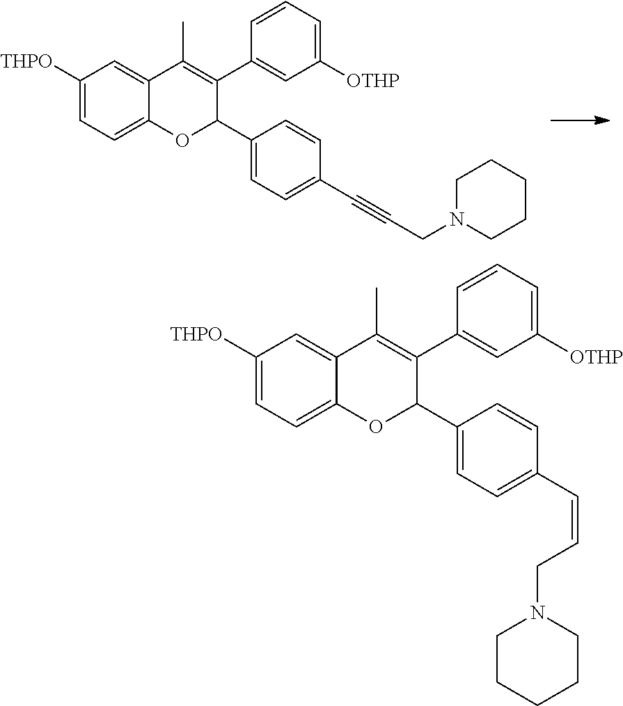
C1=C([THPO])C=C2C(=C1)OC(C1=CC=C(C#CCN3CCCCC3)C=C1)C(C1=CC([OTHP])=CC=C1)=C2C.C1=C([THPO])C=C2C(=C1)OC(C1=CC=C(C=CCN3CCCCC3)C=C1)C(C1=CC([OTHP])=CC=C1)=C2C
